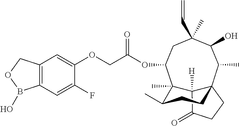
C12([H])C(=O)CCC13C(C)C(O)C(C)(C=C)CC(OC(COC1=CC4=C(C=C1F)B(O)OC4)=O)C2(C)C(C)CC3
